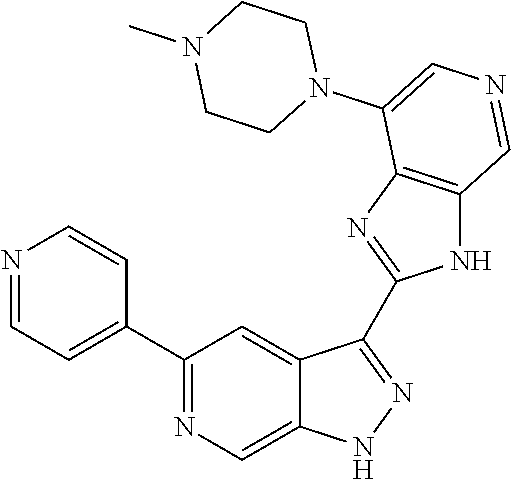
C1(C2=CC=NC=C2)=NC=C2C(=C1)C(C1=NC3=C(N1)C=NC=C3N1CCN(C)CC1)=NN2
